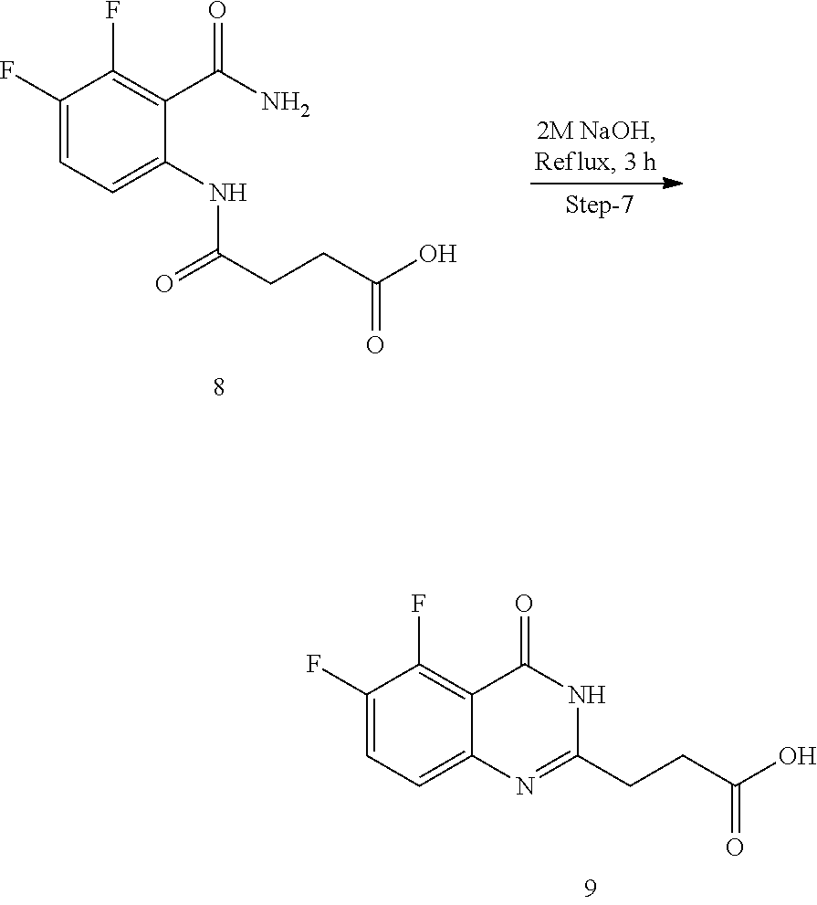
C1(F)=CC=C(NC(=O)CCC(O)=O)C(C(=O)N)=C1F.C1(F)=CC=C2C(=C1F)C(=O)NC(CCC(O)=O)=N2
